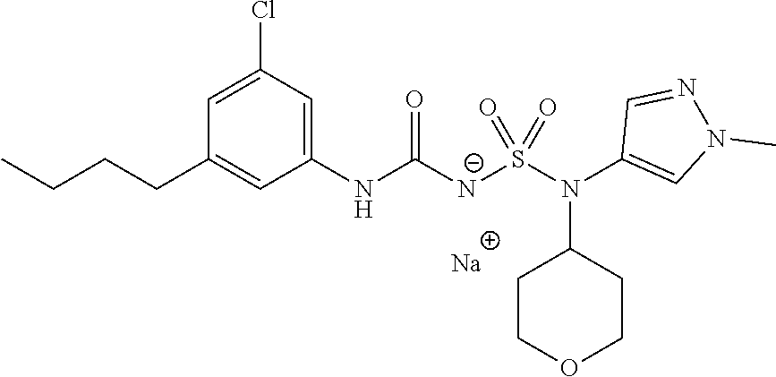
[Na].C1(NC([N-]S(N(C2=CN(C)N=C2)C2CCOCC2)(=O)=O)=O)=CC(Cl)=CC(CCCC)=C1
